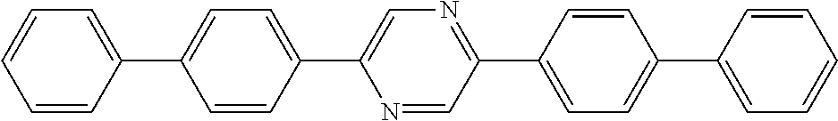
C1=CC(C2=CC=C(C3=CN=C(C4=CC=C(C5=CC=CC=C5)C=C4)C=N3)C=C2)=CC=C1
